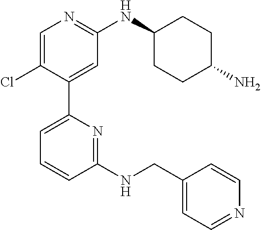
C1=C(Cl)C(C2=CC=CC(NCC3=CC=NC=C3)=N2)=CC(NC2CCC(N)CC2)=N1
